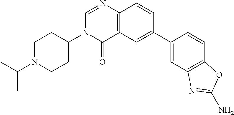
C1=NC2=C(C(=O)N1C1CCN(C(C)C)CC1)C=C(C1=CC3=C(C=C1)OC(N)=N3)C=C2
